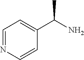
C1=NC=CC(C(N)C)=C1
